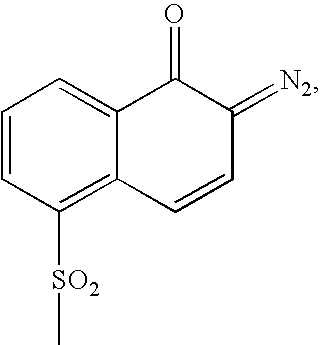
C1=CC([SO2]C)=C2C(=C1)C(=O)C(=[N2])C=C2
